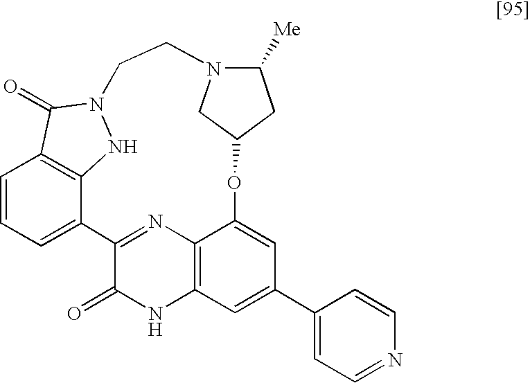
C1=CC=C2C3=C1C(=O)N(N3)CCN1C([Me])CC(OC3=CC(C4=CC=NC=C4)=CC4=C3N=C2C(=O)N4)C1
